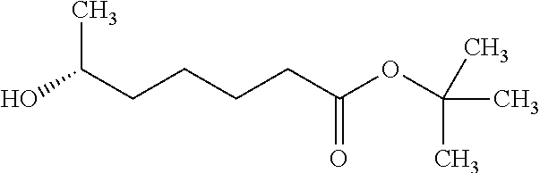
OC(CCCCC(OC(C)(C)C)=O)C
